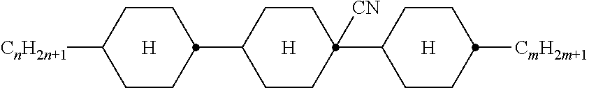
[CnH2n+1]C1CCC(C2CCC(C3CCC([CmH2m+1])CC3)([CN])CC2)CC1.[H].[H].[H]
